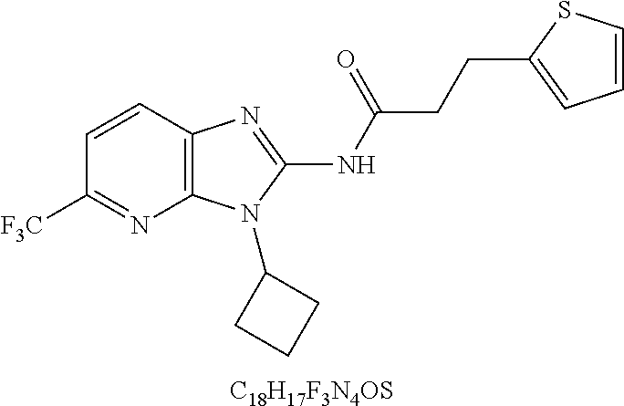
C1=CC2=C(N=C1[F3C])N(C1CCC1)C(NC(CCC1=CC=CS1)=O)=N2.[C18H17F3N4OS]
